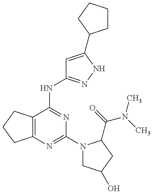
C12=C(C(NC3=NNC(C4CCCC4)=C3)=NC(N3CC(O)CC3C(=O)N(C)C)=N1)CCC2
